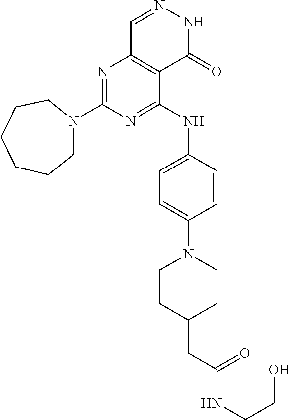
N1=C(NC2=CC=C(N3CCC(CC(NCCO)=O)CC3)C=C2)C2=C(N=C1N1CCCCCC1)C=NNC2=O
